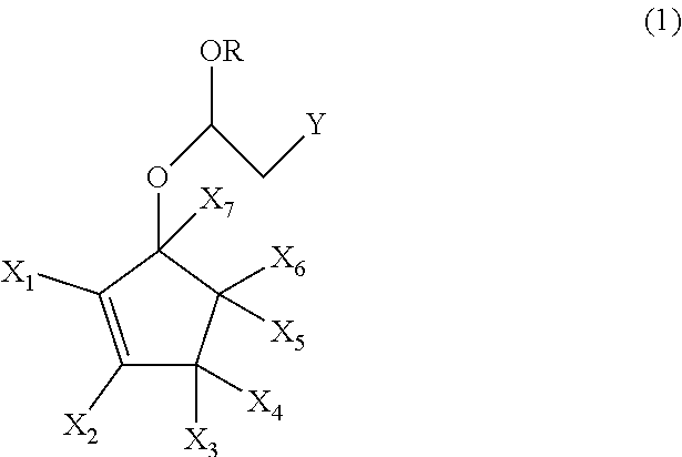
C1([X2])=C([X1])C(OC(C[Y])[OR])([X7])C([X5])([X6])C1([X3])[X4]
